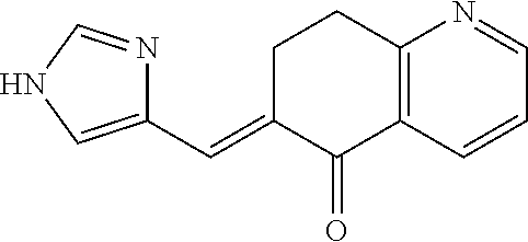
C1(C=C2C(=O)C3=C(CC2)N=CC=C3)=CNC=N1
